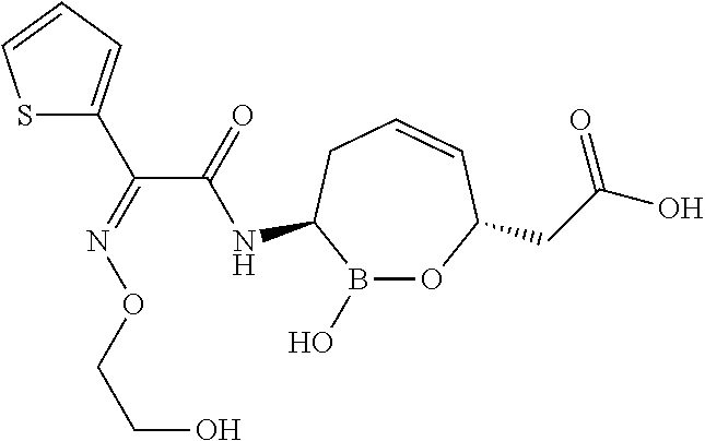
B1(O)OC(CC(O)=O)C=CCC1NC(C(=NOCCO)C1=CC=CS1)=O
